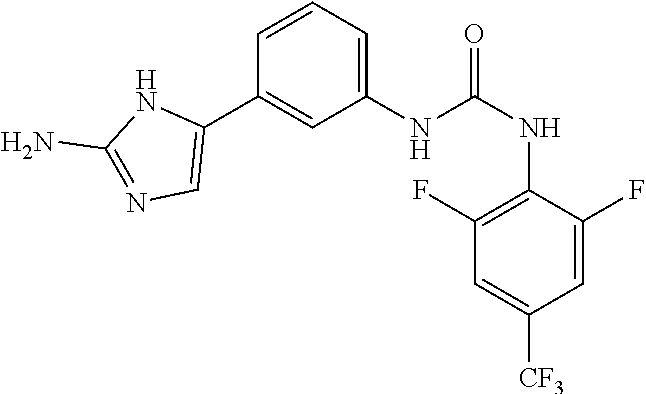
C1(NC(NC2=C(F)C=C([CF3])C=C2F)=O)=CC=CC(C2=CN=C(N)N2)=C1
